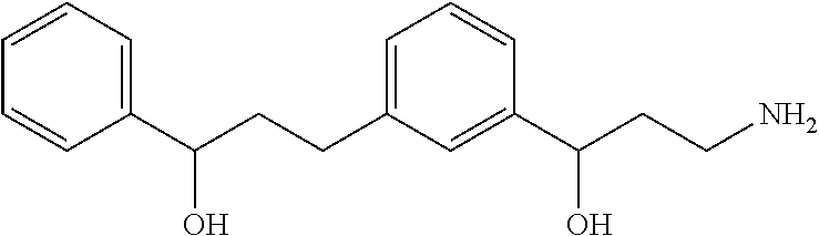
C1=C(CCC(C2=CC=CC=C2)O)C=C(C(CCN)O)C=C1
